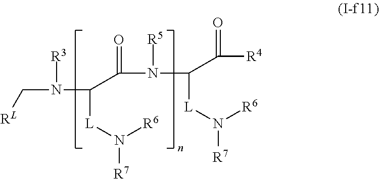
C(N(C([L]N([R6])[R7])C(N([R5])C(C(=O)[R4])[L]N([R6])[R7])=O)[R3])[RL]
